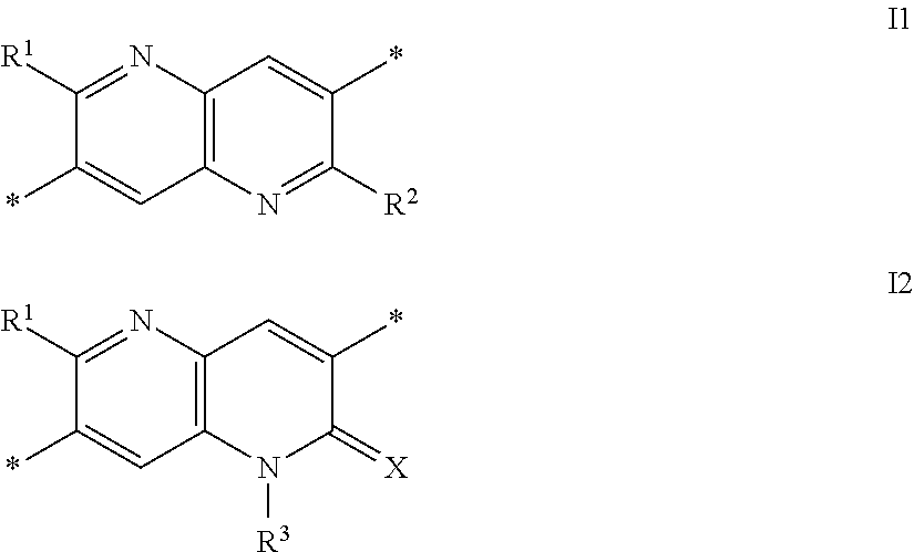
C1([R1])=NC2=C(C=C1*)N=C([R2])C(*)=C2.C1([R1])=NC2=C(C=C1*)N([R3])C(=[X])C(*)=C2
